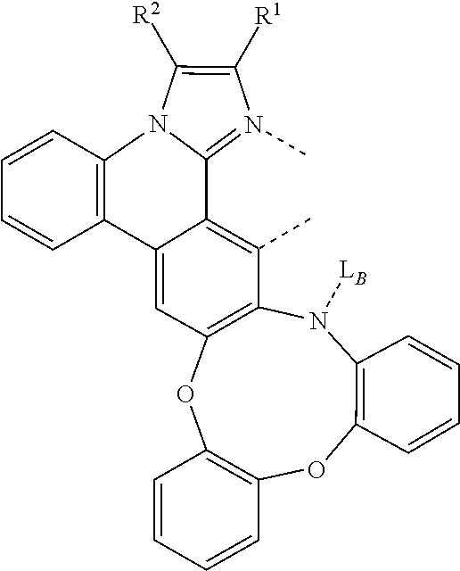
C1([R2])=C([R1])N(C)=C2N1C1=C(C3=CC4=C(N([LB])C5=C(OC6=C(O4)C=CC=C6)C=CC=C5)C(C)=C32)C=CC=C1
